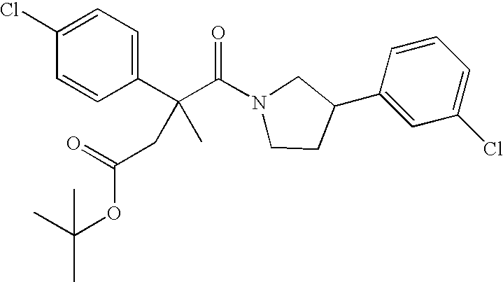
C1(Cl)=CC=C(C(C(N2CCC(C3=CC(Cl)=CC=C3)C2)=O)(CC(=O)OC(C)(C)C)C)C=C1
